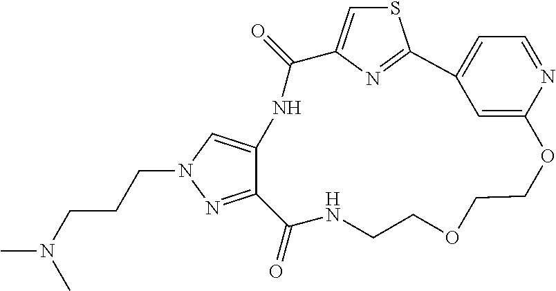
C12=NN(CCCN(C)C)C=C1NC(=O)C1=CSC(=N1)C1=CC=NC(=C1)OCCOCCNC2=O
